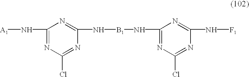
[A1]NC1=NC(Cl)=NC(N[B1]NC2=NC(Cl)=NC(N[F1])=N2)=N1
